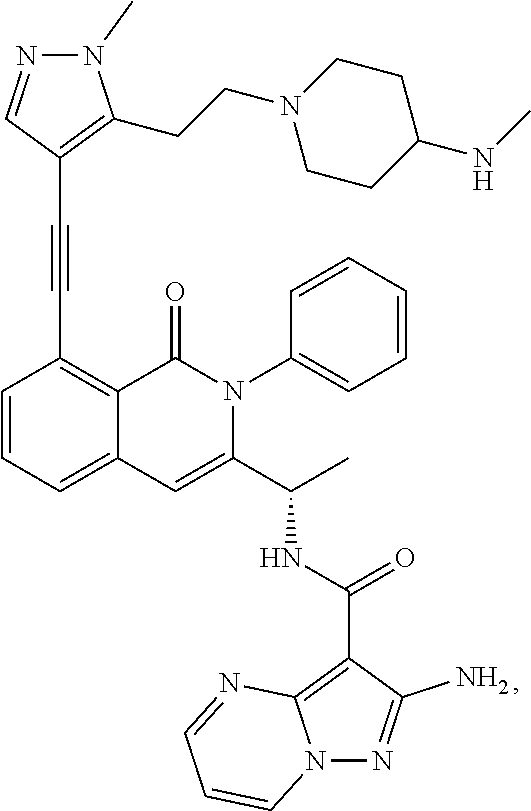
C1=CC=C2C(=C1C#CC1=C(CCN3CCC(NC)CC3)N(C)N=C1)C(=O)N(C1=CC=CC=C1)C(C(C)NC(=O)C1=C3N(N=C1N)C=CC=N3)=C2
